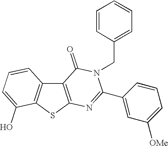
C12=C(SC3=C1C=CC=C3O)N=C(C1=CC([OMe])=CC=C1)N(CC1=CC=CC=C1)C2=O
